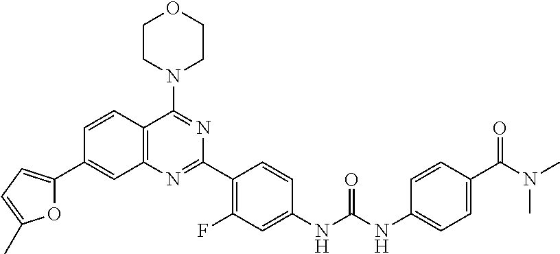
C1=CC2=C(C=C1C1=CC=C(C)O1)N=C(C1=C(F)C=C(NC(NC3=CC=C(C(N(C)C)=O)C=C3)=O)C=C1)N=C2N1CCOCC1
